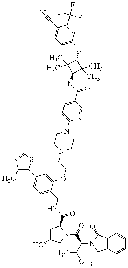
C1(C)=C(C2=CC=C(CNC(=O)C3CC(O)CN3C(=O)C(C(C)C)N3C(=O)C4=C(C3)C=CC=C4)C(OCCN3CCN(C4=CC=C(C(=O)NC5C(C)(C)C(OC6=CC=C(C#N)C(C(F)(F)F)=C6)C5(C)C)C=N4)CC3)=C2)SC=N1
